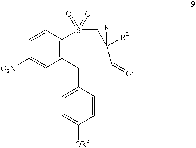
C1(CC2=CC=C([OR6])C=C2)=C(S(CC([R1])([R2])C=O)(=O)=O)C=CC([O2N])=C1
